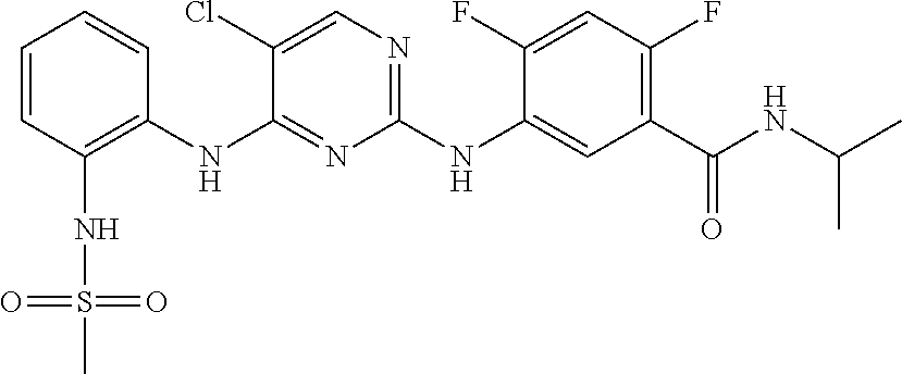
C1=CC(NS(=O)(=O)C)=C(NC2=NC(NC3=CC(C(NC(C)C)=O)=C(F)C=C3F)=NC=C2Cl)C=C1
